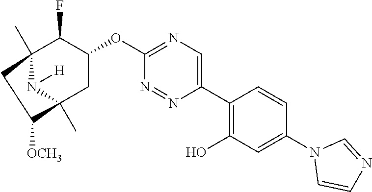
C12(C)N([H])C(C)(CC(OC3=NC=C(C4=C(O)C=C(N5C=CN=C5)C=C4)N=N3)C1F)C([OCH3])C2
